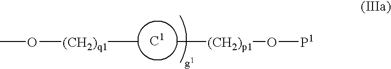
C[(CH2)p1]O[P1].C[(CH2)q1]OC
